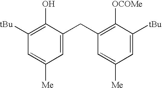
C1=C(CC2=C([OCOMe])C([tBu])=CC([Me])=C2)C(O)=C([tBu])C=C1[Me]
